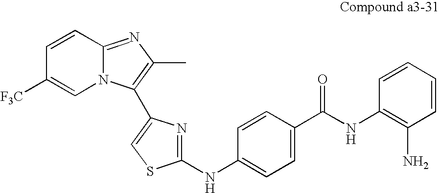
C1([F3C])=CN2C(=NC(C)=C2C2=CSC(NC3=CC=C(C(NC4=C(N)C=CC=C4)=O)C=C3)=N2)C=C1
